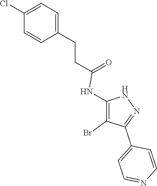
C1=C(CCC(=O)NC2=C(Br)C(C3=CC=NC=C3)=NN2)C=CC(Cl)=C1
